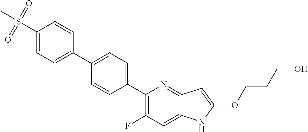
C1(C2=CC=C(C3=CC=C(S(C)(=O)=O)C=C3)C=C2)=C(F)C=C2C(=N1)C=C(OCCCO)N2
